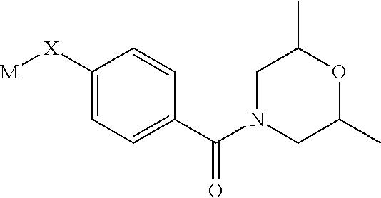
C1=C([X][M])C=CC(C(N2CC(C)OC(C)C2)=O)=C1
